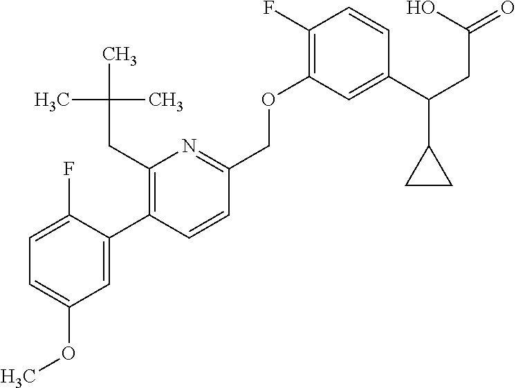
C1=C(F)C(C2=C(CC(C)(C)C)N=C(COC3=C(F)C=CC(C(CC(O)=O)C4CC4)=C3)C=C2)=CC(OC)=C1
